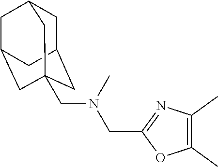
C1(C)=C(C)N=C(CN(C)CC23CC4CC(CC(C2)C4)C3)O1
